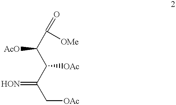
C(C([AcO])C([OAc])C(=[HON])C[OAc])(=O)[OMe]
